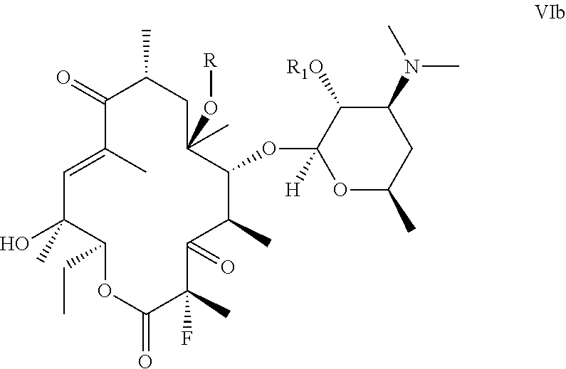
CC1CC(C)(O[R])C(OC2([H])OC(C)CC(N(C)C)C2[R1O])C(C)C(=O)C(C)(F)C(=O)OC(CC)C(C)(O)C=C(C)C1=O
